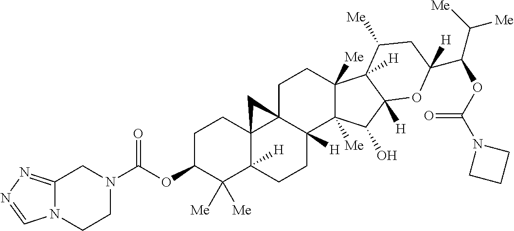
C1C23C4(C([H])(CCC2([H])C2([Me])C([Me])(C1)C1([H])C([Me])CC(C(OC(=O)N5CCC5)C([Me])[Me])([H])OC1([H])C2O)C([Me])([Me])C(OC(=O)N1CC2=NN=CN2CC1)CC4)C3
